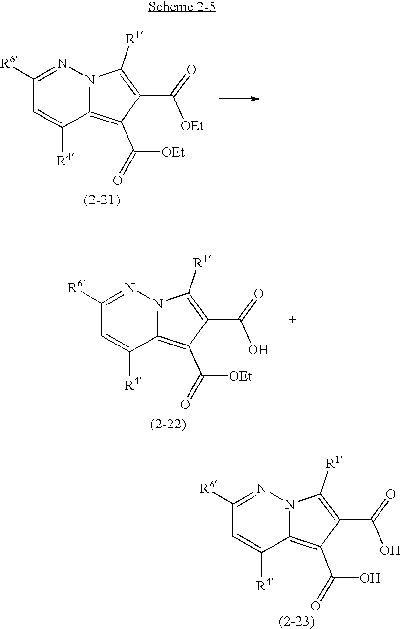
C1([R6])=NN2C(=C(C([OEt])=O)C(C([OEt])=O)=C2[R1])C([R4])=C1.C1([R6])=NN2C(=C(C([OEt])=O)C(C(O)=O)=C2[R1])C([R4])=C1.C1([R6])=NN2C(=C(C(O)=O)C(C(O)=O)=C2[R1])C([R4])=C1
